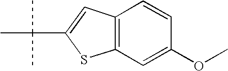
C1=CC2=C(C=C1OC)SC(C(C)(C)C)=C2
